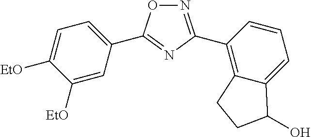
N1=C(C2=C3C(=CC=C2)C(O)CC3)N=C(C2=CC=C([EtO])C([EtO])=C2)O1
